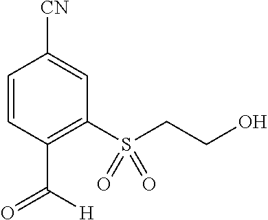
C1=CC(C(=O)[H])=C(S(CCO)(=O)=O)C=C1[CN]
